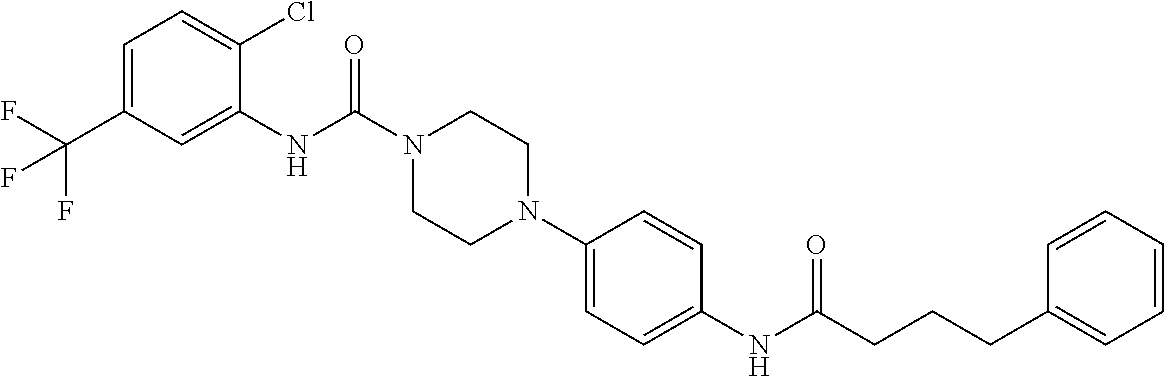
C1(NC(N2CCN(C3=CC=C(NC(CCCC4=CC=CC=C4)=O)C=C3)CC2)=O)=CC(C(F)(F)F)=CC=C1Cl
